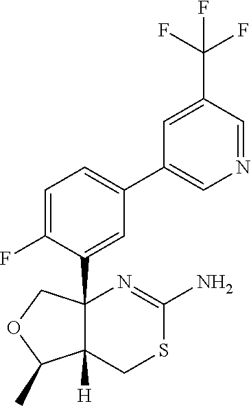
C1=C(F)C(C23C([H])(CSC(N)=N2)C(C)OC3)=CC(C2=CN=CC(C(F)(F)F)=C2)=C1
